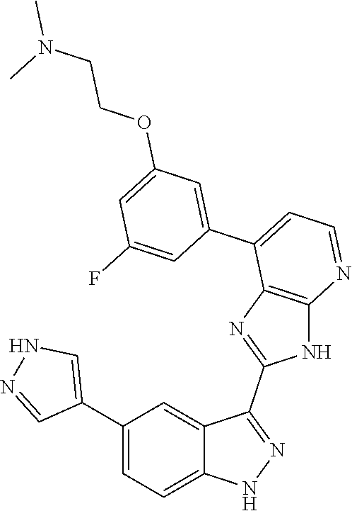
C1(C2=CC=C3C(=C2)C(C2=NC4=C(N2)N=CC=C4C2=CC(OCCN(C)C)=CC(F)=C2)=NN3)=CNN=C1
